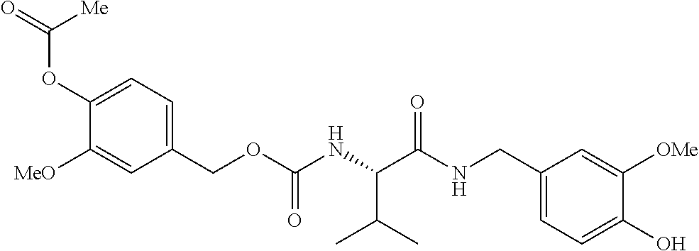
C([Me])(OC1=CC=C(COC(NC(C(=O)NCC2=CC=C(O)C([OMe])=C2)C(C)C)=O)C=C1[MeO])=O
